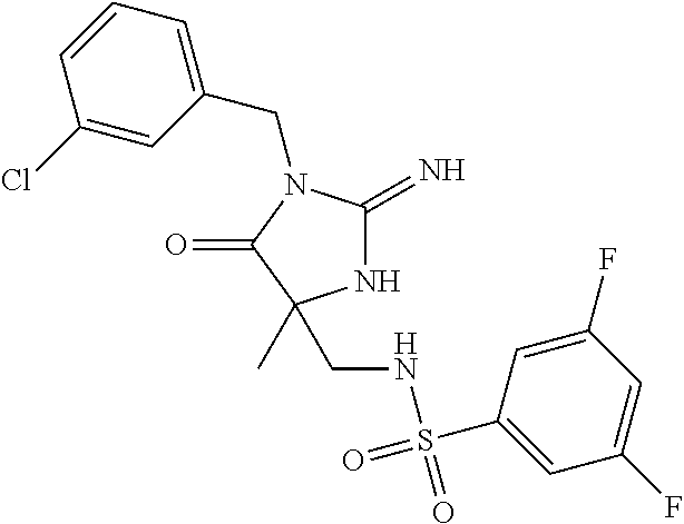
N1C(=N)N(CC2=CC=CC(Cl)=C2)C(=O)C1(C)CNS(=O)(C1=CC(F)=CC(F)=C1)=O
